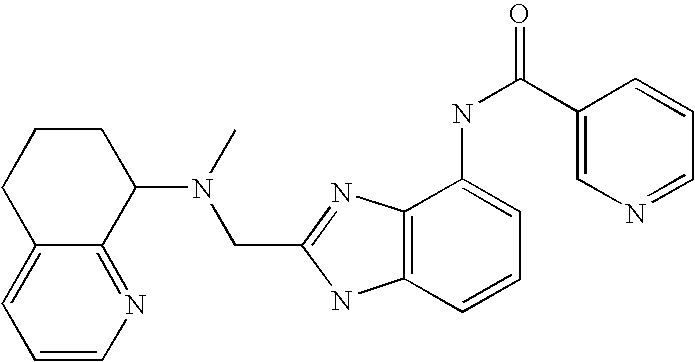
C1=CN=C2C(=C1)CCCC2N(CC1=NC2=C(N1)C=CC=C2NC(=O)C1=CN=CC=C1)C
